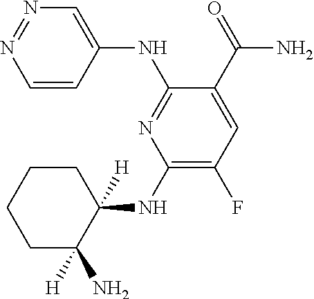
C1(NC2([H])CCCCC2([H])N)=C(F)C=C(C(=O)N)C(NC2=CN=NC=C2)=N1
